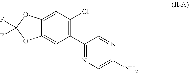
NC1=CN=C(C2=C(Cl)C=C3OC(F)(F)OC3=C2)C=N1
